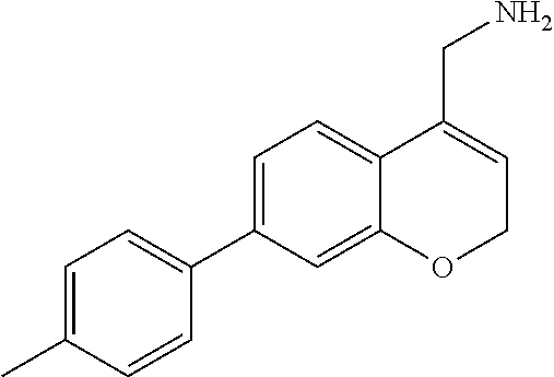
C1=C(C2=CC=C(C)C=C2)C=C2C(=C1)C(CN)=CCO2
